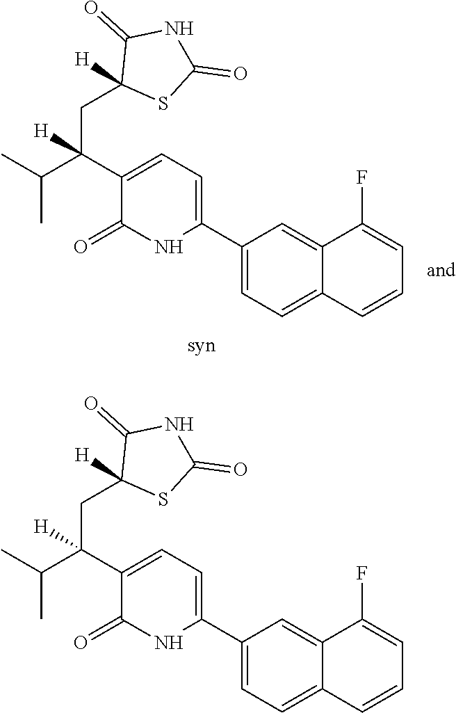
C1(C2=CC=C(C(C(C)C)(CC3([H])C(=O)NC(=O)S3)[H])C(=O)N2)=CC=C2C(=C1)C(F)=CC=C2.C1(C2=CC=C(C(C(C)C)(CC3([H])C(=O)NC(=O)S3)[H])C(=O)N2)=CC=C2C(=C1)C(F)=CC=C2
